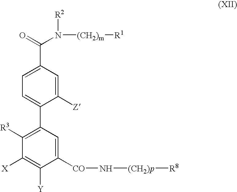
C1=C(C2=C([R3])C([X])=C([Y])C([CO]N[(CH2)p][R8])=C2)C([Z])=CC(C(N([R2])[(CH2)m][R1])=O)=C1
